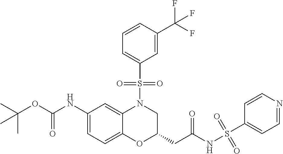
C1(NC(OC(C)(C)C)=O)=CC=C2C(=C1)N(S(C1=CC=CC(C(F)(F)F)=C1)(=O)=O)CC(CC(NS(C1=CC=NC=C1)(=O)=O)=O)O2
